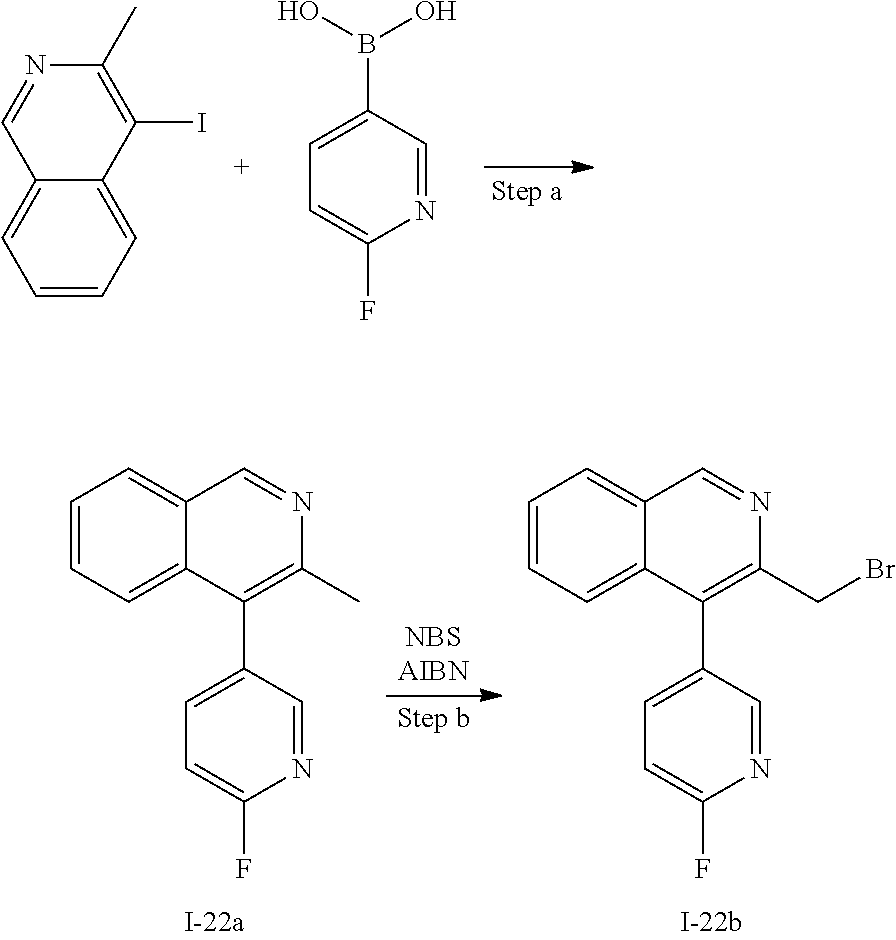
C1=CC=C2C(=C1)C=NC(C)=C2I.N1=CC(B(O)O)=CC=C1F.C1=CC=C2C(=C1)C=NC(C)=C2C1=CC=C(F)N=C1.C1=CC=C2C(=C1)C=NC(CBr)=C2C1=CC=C(F)N=C1
